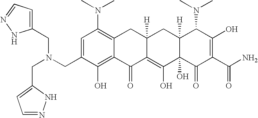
N(CC1=CC(N(C)C)=C2C(=C1O)C(=O)C1=C(O)C3(O)C([H])(CC1([H])C2)C(N(C)C)C(O)=C(C(N)=O)C3=O)(CC1=CC=NN1)CC1=CC=NN1
